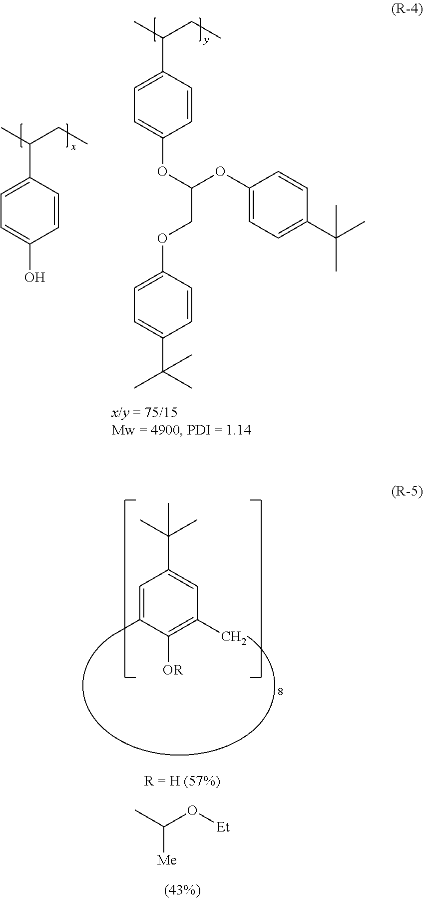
C1=CC(C(C)CC)=CC=C1OC(OC1=CC=C(C(C)(C)C)C=C1)COC1=CC=C(C(C)(C)C)C=C1.C1=CC(C(C)CC)=CC=C1O.C1=C(C)C([OR])=C(C)C=C1C(C)(C)C.C(O[Et])(C)[Me]
